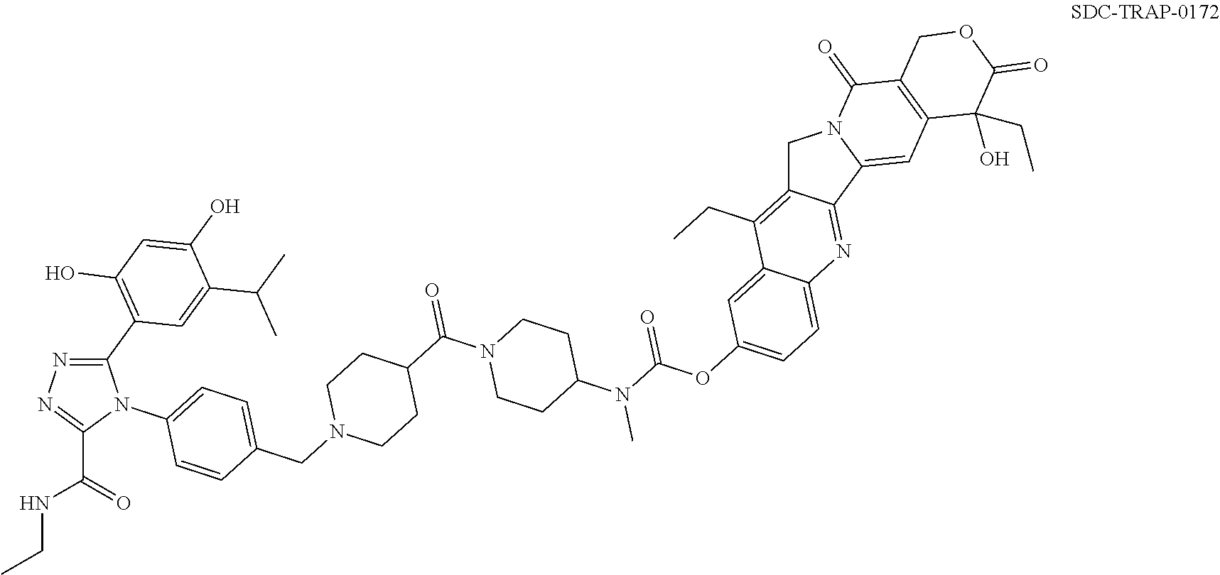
C1(C2=C(O)C=C(O)C(C(C)C)=C2)=NN=C(C(=O)NCC)N1C1=CC=C(CN2CCC(C(N3CCC(N(C(OC4=CC=C5C(=C4)C(CC)=C4C(=N5)C5=CC6=C(C(=O)N5C4)COC(=O)C6(O)CC)=O)C)CC3)=O)CC2)C=C1
